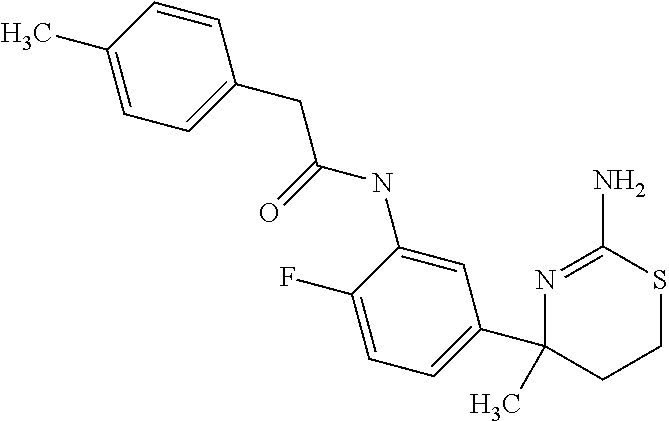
CC1=CC=C(CC(=O)NC2=CC(C3(C)CCSC(N)=N3)=CC=C2F)C=C1
